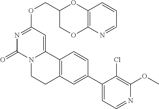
N1=CC=CC2=C1OCC(COC1=NC(=O)N3C(=C1)C1=C(CC3)C=C(C3=CC=NC(OC)=C3Cl)C=C1)O2
